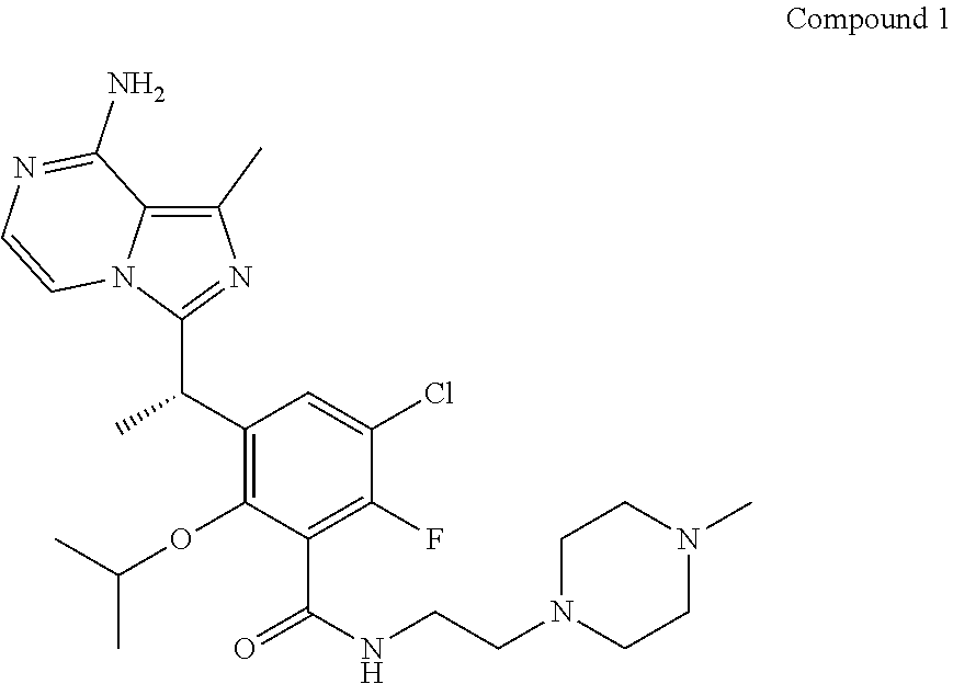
C12=C(C)N=C(C(C3=C(OC(C)C)C(C(NCCN4CCN(C)CC4)=O)=C(F)C(Cl)=C3)C)N1C=CN=C2N
